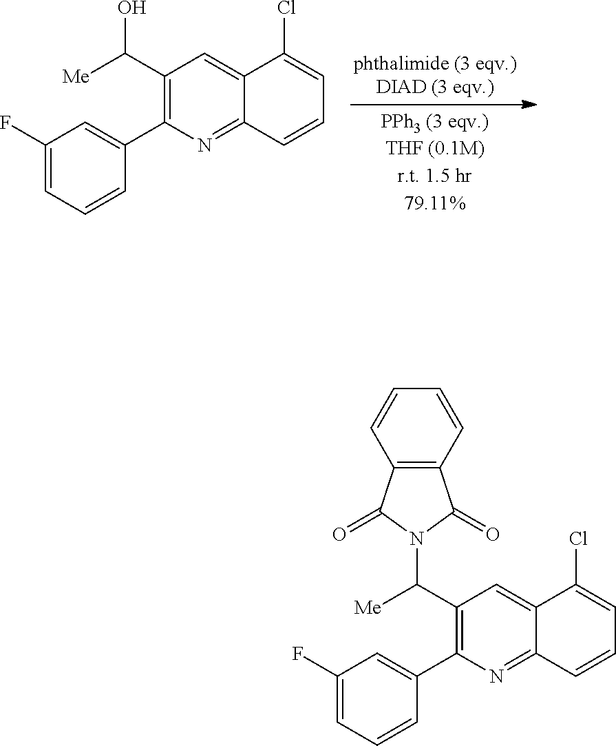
C(C1=C(C2=CC(F)=CC=C2)N=C2C(=C1)C(Cl)=CC=C2)([Me])O.C(C1=C(C2=CC(F)=CC=C2)N=C2C(=C1)C(Cl)=CC=C2)([Me])N1C(=O)C2=C(C1=O)C=CC=C2
